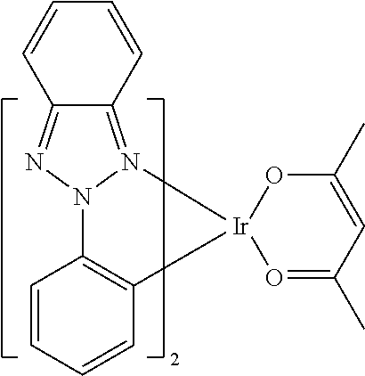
C1=CC2=C(C=C1)[Ir]1(N3=C4C(=NN23)C=CC=C4)O=C(C)C=C(C)O1
